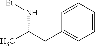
C1=CC=CC(CC(C)N[Et])=C1
